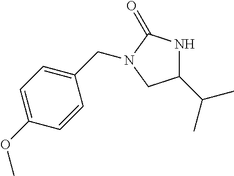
C1(C(C)C)NC(=O)N(CC2=CC=C(OC)C=C2)C1
